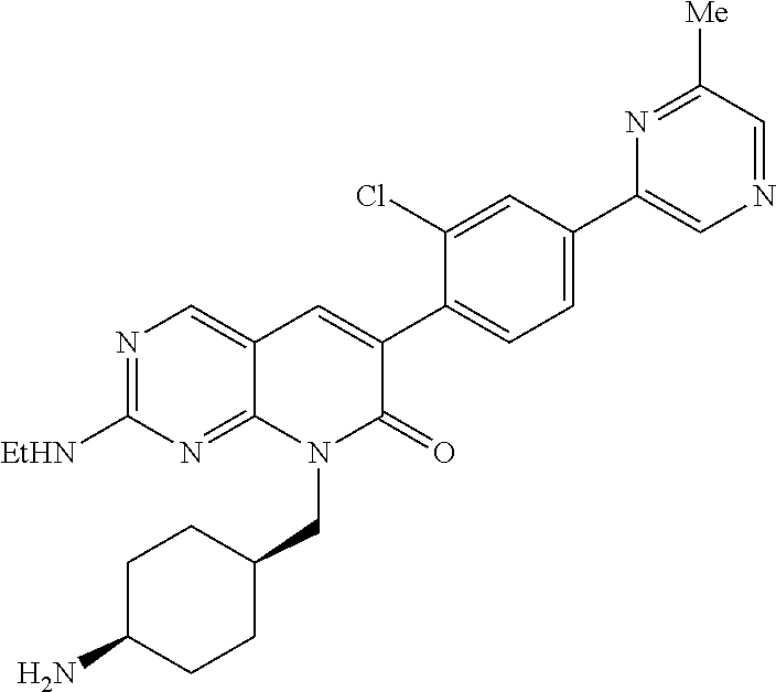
N1=C([EtHN])N=C2C(=C1)C=C(C1=CC=C(C3=CN=CC([Me])=N3)C=C1Cl)C(=O)N2CC1CCC(N)CC1
